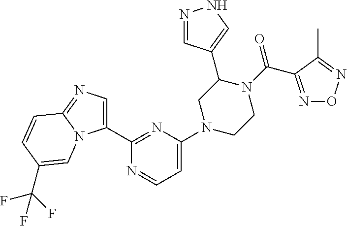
N1=CC(C2CN(C3=CC=NC(C4=CN=C5N4C=C(C(F)(F)F)C=C5)=N3)CCN2C(=O)C2=NON=C2C)=CN1
